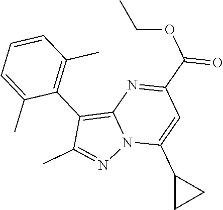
C1(C(OCC)=O)=NC2=C(C3=C(C)C=CC=C3C)C(C)=NN2C(C2CC2)=C1
